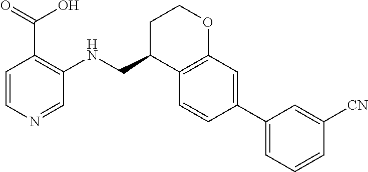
C1=CN=CC(NCC2C3=C(OCC2)C=C(C2=CC=CC([CN])=C2)C=C3)=C1C(=O)O
